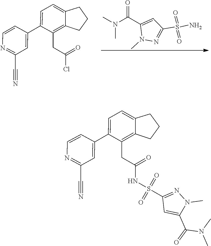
N(C)(C)C(C1=CC(S(=O)(=O)N)=NN1C)=O.C1(C2=CC(C#N)=NC=C2)=CC=C2CCCC2=C1CC(=O)Cl.CN(C(C1=CC(S(=O)(NC(CC2=C3C(=CC=C2C2=CC(C#N)=NC=C2)CCC3)=O)=O)=NN1C)=O)C
